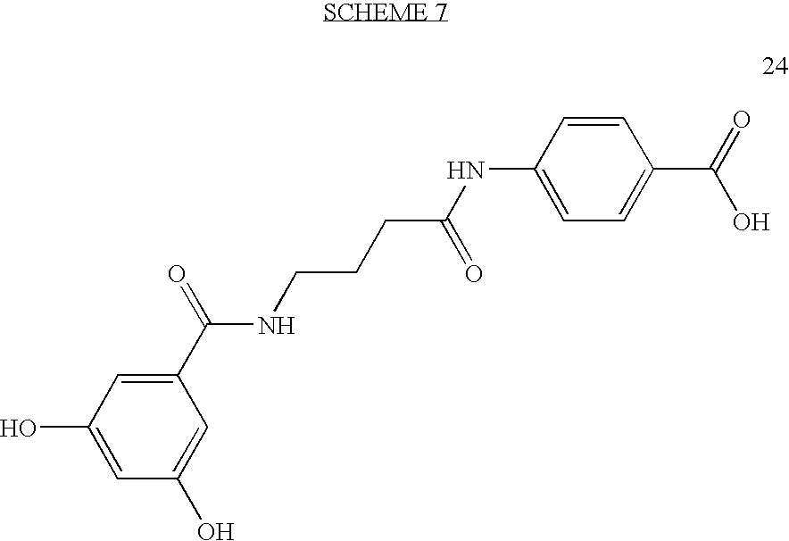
C1(C(=O)NCCCC(NC2=CC=C(C(=O)O)C=C2)=O)=CC(O)=CC(O)=C1
